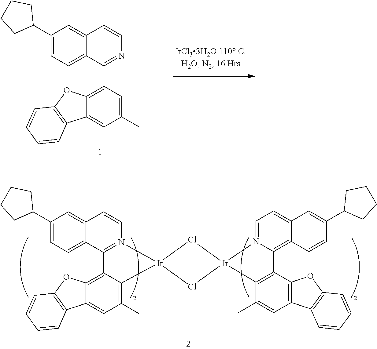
C1(C2CCCC2)=CC=C2C(=C1)C=CN=C2C1=C2C(=CC(C)=C1)C1=C(O2)C=CC=C1.C12=C(C3=C(C(C)=C1)[Ir]1(N4=CC=C5C(=C34)C=CC(C3CCCC3)=C5)Cl[Ir]3(N4=C(C5=CC=C(C6CCCC6)C=C5C=C4)C4=C5C(=CC(C)=C43)C3=C(O5)C=CC=C3)Cl1)OC1=C2C=CC=C1
